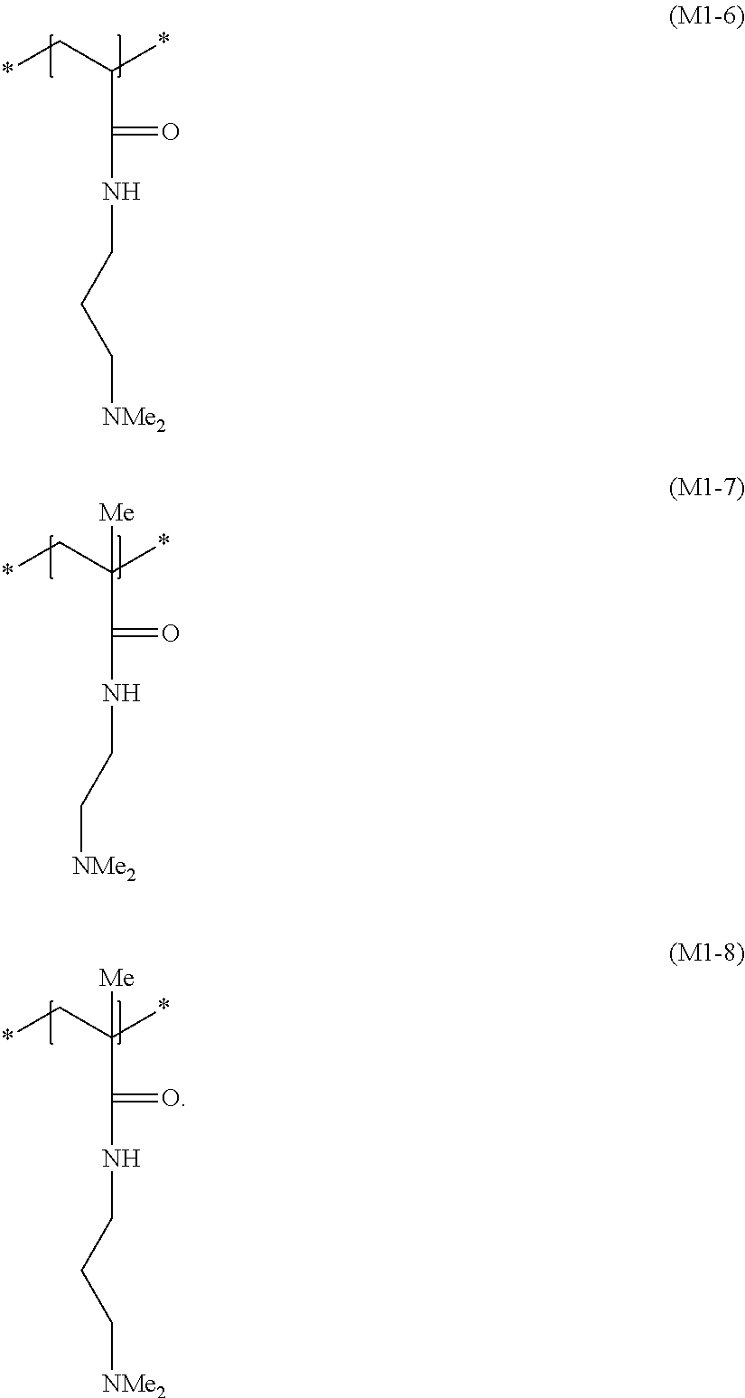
*CC(*)C(=O)NCCC[NMe2].*CC(*)(C(=O)NCC[NMe2])[Me].*CC(*)(C(=O)NCCC[NMe2])[Me]
